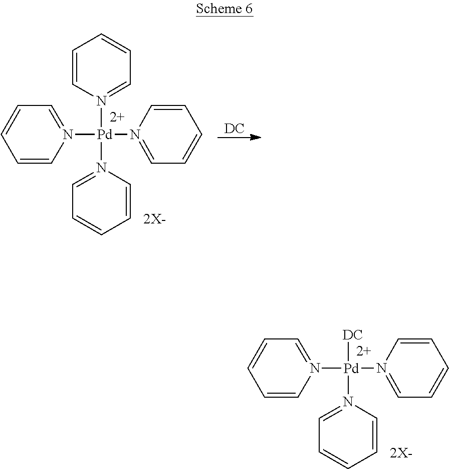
N1([Pd](N2=CC=CC=C2)([DC])N2=CC=CC=C2)=CC=CC=C1.N1([Pd](N2=CC=CC=C2)(N2=CC=CC=C2)N2=CC=CC=C2)=CC=CC=C1.[DC]
